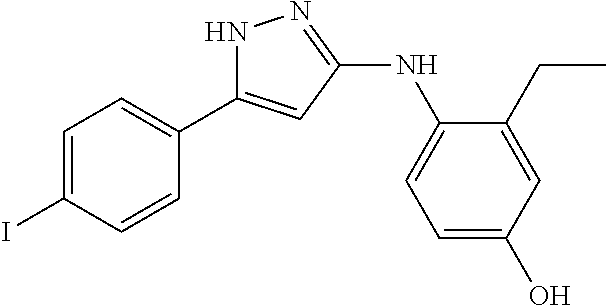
N1C(C2=CC=C(I)C=C2)=CC(NC2=CC=C(O)C=C2CC)=N1
